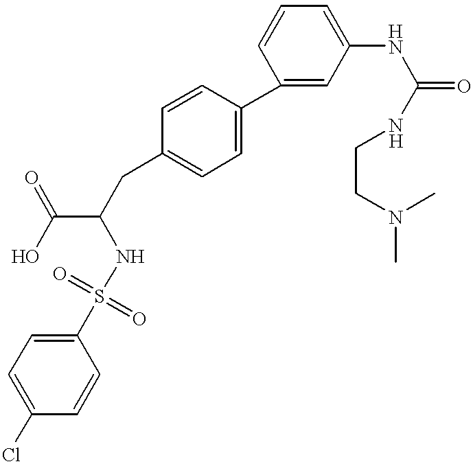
C1=C(S(=O)(=O)NC(C(O)=O)CC2=CC=C(C3=CC(NC(NCCN(C)C)=O)=CC=C3)C=C2)C=CC(Cl)=C1
